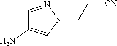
C1=NN(CC[CN])C=C1N
